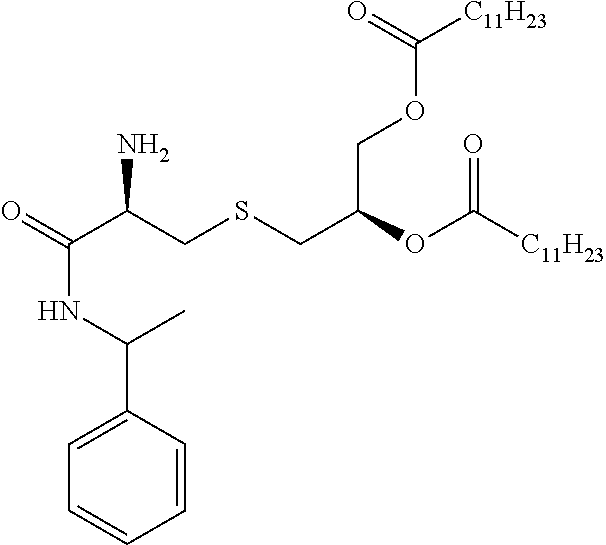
O=C(C(CSCC(OC([C11H23])=O)COC([C11H23])=O)N)NC(C1=CC=CC=C1)C
